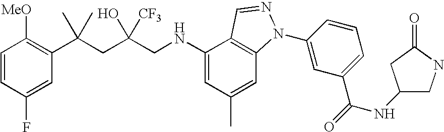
C1=CC(F)=CC(C(CC(CNC2=CC(C)=CC3=C2C=NN3C2=CC(C(=O)NC3CNC(=O)C3)=CC=C2)([CF3])O)(C)C)=C1[MeO]
